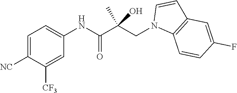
C1=C([CF3])C([NC])=CC=C1NC(C(CN1C2=C(C=C1)C=C(F)C=C2)(C)O)=O
